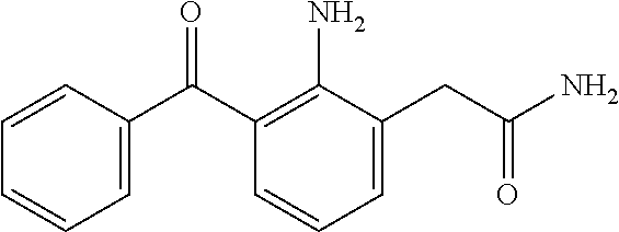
C1(C(=O)C2=C(N)C(CC(=O)N)=CC=C2)=CC=CC=C1
